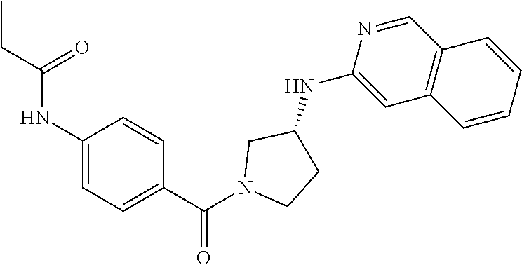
N1(C(C2=CC=C(NC(CC)=O)C=C2)=O)CCC(NC2=CC3=C(C=N2)C=CC=C3)C1
